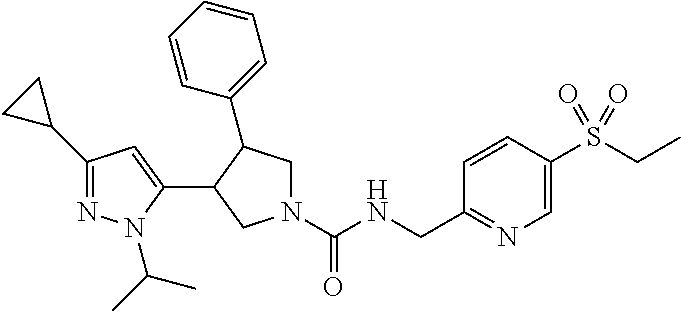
N1(C(NCC2=NC=C(S(CC)(=O)=O)C=C2)=O)CC(C2=CC=CC=C2)C(C2=CC(C3CC3)=NN2C(C)C)C1
